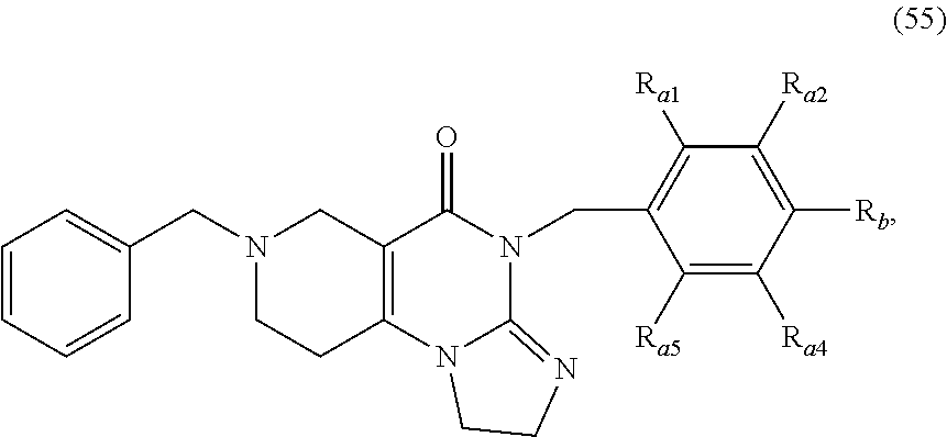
C1=CC=CC(CN2CCC3=C(C2)C(=O)N(CC2=C([Ra1])C([Ra2])=C([Rb])C([Ra4])=C2[Ra5])C2=NCCN32)=C1
